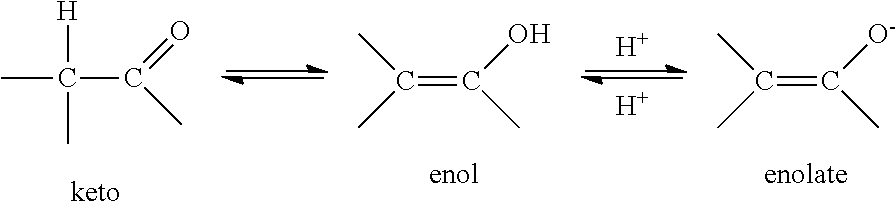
[H].[H].CC(C(=O)C)([H])C.CC(=C([O-])C)C.CC(=C(O)C)C
